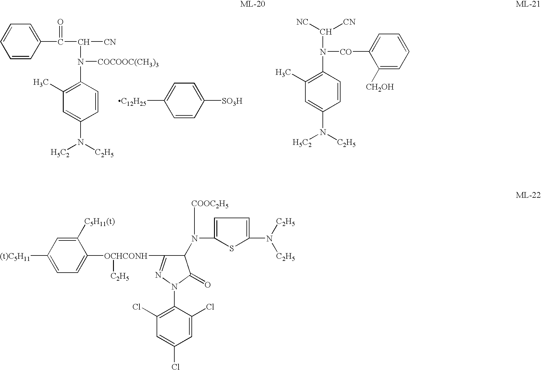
C1=CC([SO3H])=CC=C1[C12H25].C1=CC(N(C(C(=O)C2=CC=CC=C2)[CN])[COCOOC(CH3)3])=C(C)C=C1N([C2H5])[H5C2].C1=CC(N(C([NC])[CN])[CO]C2=CC=CC=C2[CH2OH])=C(C)C=C1N([C2H5])[H5C2].C1([C5H11(t)])=CC([(t)C5H11])=CC=C1[OCHCONH](C1=NN(C2=C(Cl)C=C(Cl)C=C2Cl)C(=O)C1N(C1=CC=C(N([C2H5])[C2H5])S1)[COOC2H5])[C2H5]
